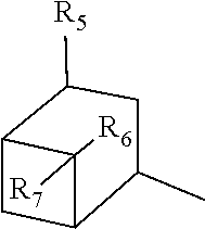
C1C(C)C2CC(C1[R5])C2([R6])[R7]
